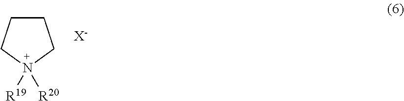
C1CCN([R19])([R20])C1.[X-]
